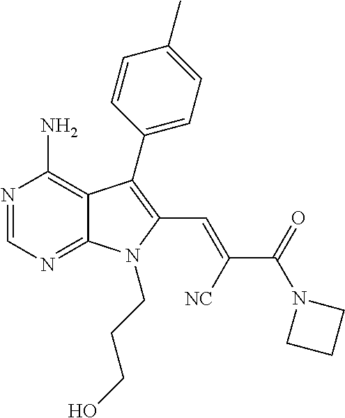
N1=CN=C2C(=C1N)C(C1=CC=C(C)C=C1)=C(C=C(C(=O)N1CCC1)[NC])N2CCCO
